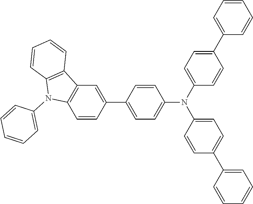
C12=C(C=C(C3=CC=C(N(C4=CC=C(C5=CC=CC=C5)C=C4)C4=CC=C(C5=CC=CC=C5)C=C4)C=C3)C=C1)C1=C(N2C2=CC=CC=C2)C=CC=C1
